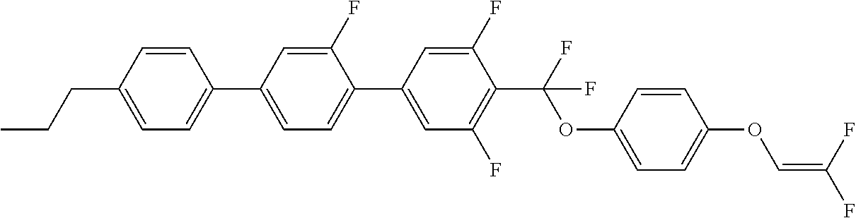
C1=CC(CCC)=CC=C1C1=CC=C(C2=CC(F)=C(C(F)(OC3=CC=C(OC=C(F)F)C=C3)F)C(F)=C2)C(F)=C1
